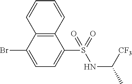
C12=C(C(Br)=CC=C1S(=O)(NC([CF3])C)=O)C=CC=C2
